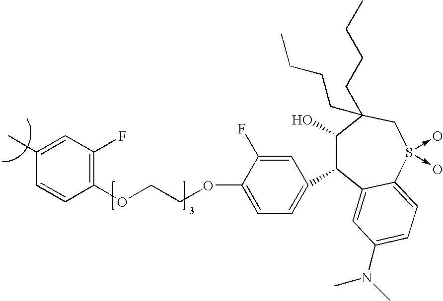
O(CCOC1=C(F)C=C(C)C=C1)C1=CC=C(C2C(O)C(CCCC)(CCCC)CS(->O)(->O)C3=CC=C(N(C)C)C=C23)C=C1F
